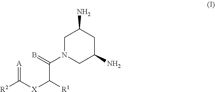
C1N(C(C([R1])[X]C([R2])=[A])=B)CC(N)CC1N
